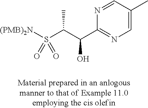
[(PMB)2N]S(C(C(C1=NC=C(C)C=N1)O)C)(=O)=O
